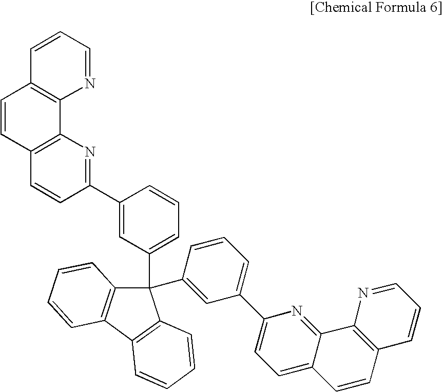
C1(C2=CC(C3(C4=CC(C5=CC=C6C(=N5)C5=C(C=C6)C=CC=N5)=CC=C4)C4=C(C5=C3C=CC=C5)C=CC=C4)=CC=C2)=NC2=C(C=C1)C=CC1=C2N=CC=C1
